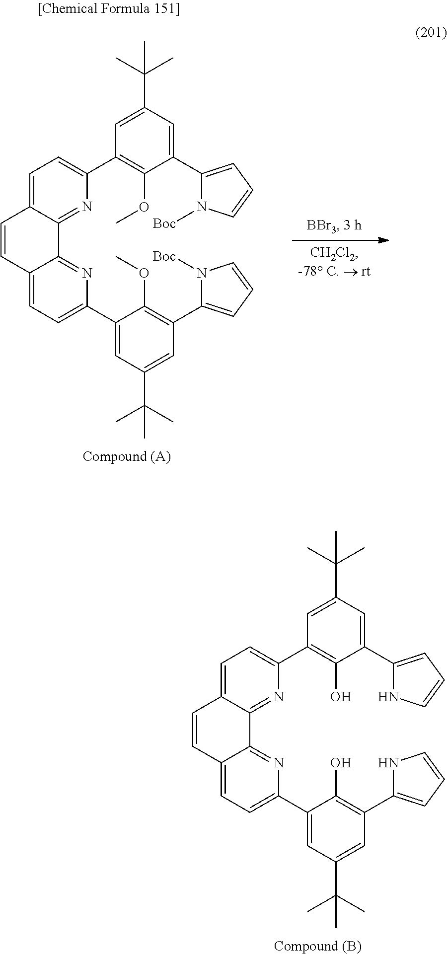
C1=C2C(=NC(C3=C(O)C(C4=CC=CN4)=CC(C(C)(C)C)=C3)=C1)C1=NC(C3=CC(C(C)(C)C)=CC(C4=CC=CN4)=C3O)=CC=C1C=C2.C1=C2C(=NC(C3=C(OC)C(C4=CC=CN4[Boc])=CC(C(C)(C)C)=C3)=C1)C1=NC(C3=CC(C(C)(C)C)=CC(C4=CC=CN4[Boc])=C3OC)=CC=C1C=C2.[-78 C.  rt]
